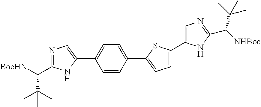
N1=C(C([BocHN])C(C)(C)C)NC(C2=CC=C(C3=CC=C(C4=CN=C(C([NHBoc])C(C)(C)C)N4)S3)C=C2)=C1
